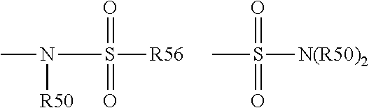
CN([R50])S([R56])(=O)=O.CS([N(R50)2])(=O)=O
